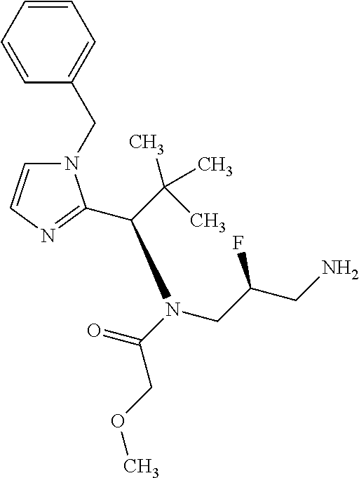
N1(CC2=CC=CC=C2)C=CN=C1C(N(CC(CN)F)C(=O)COC)C(C)(C)C
